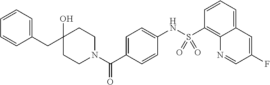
C1=CC=CC=C1CC1(O)CCN(C(C2=CC=C(NS(C3=C4C(=CC=C3)C=C(F)C=N4)(=O)=O)C=C2)=O)CC1
